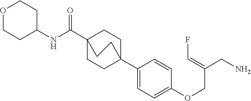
C1C2(C3=CC=C(OCC(CN)=CF)C=C3)CCC(C(=O)NC3CCOCC3)(C1)CC2
